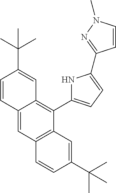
C12=CC3=C(C(C4=CC=C(C5=NN(C)C=C5)N4)=C1C=C(C(C)(C)C)C=C2)C=C(C(C)(C)C)C=C3
